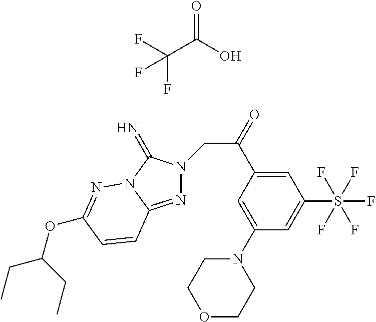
C(C(O)=O)(F)(F)F.N1=C2N(C(=N)N1CC(=O)C1=CC(S(F)(F)(F)(F)F)=CC(N3CCOCC3)=C1)N=C(OC(CC)CC)C=C2
